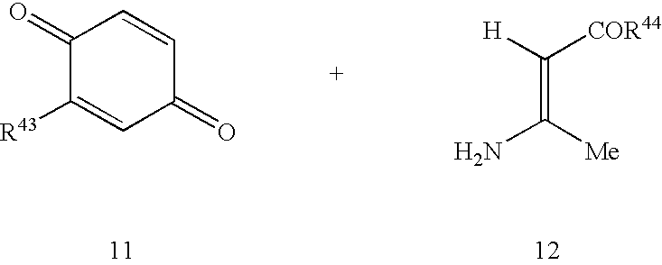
C1(=O)C([R43])=CC(=O)C=C1.C(=C([Me])N)([H])[COR44]
